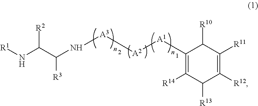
[R1]NC(C(N[A3][A2][A1]C1=C([R14])C([R13])C([R12])=C([R11])C1[R10])[R3])[R2]
